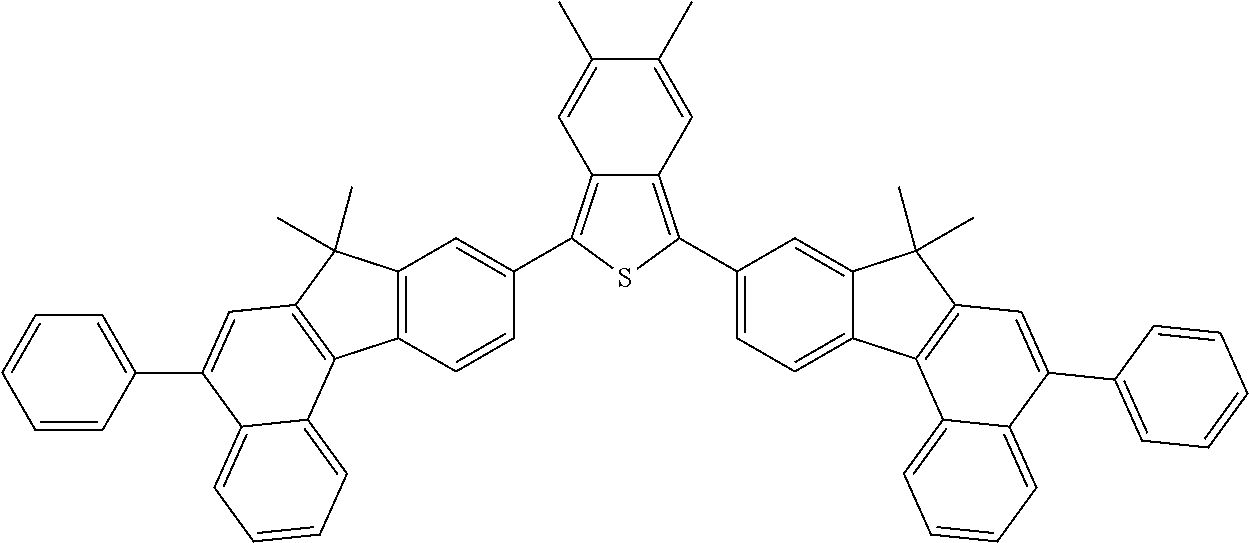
C12=C(C=CC(C3=C4C(=C(C5=CC=C6C(=C5)C(C)(C)C5=C6C6=CC=CC=C6C(C6=CC=CC=C6)=C5)S3)C=C(C)C(C)=C4)=C1)C1=C(C2(C)C)C=C(C2=CC=CC=C2)C2=CC=CC=C12
